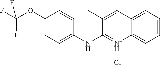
C1(OC(F)(F)F)=CC=C(NC2=[N+H]C3=CC=CC=C3C=C2C)C=C1.[Cl-]
